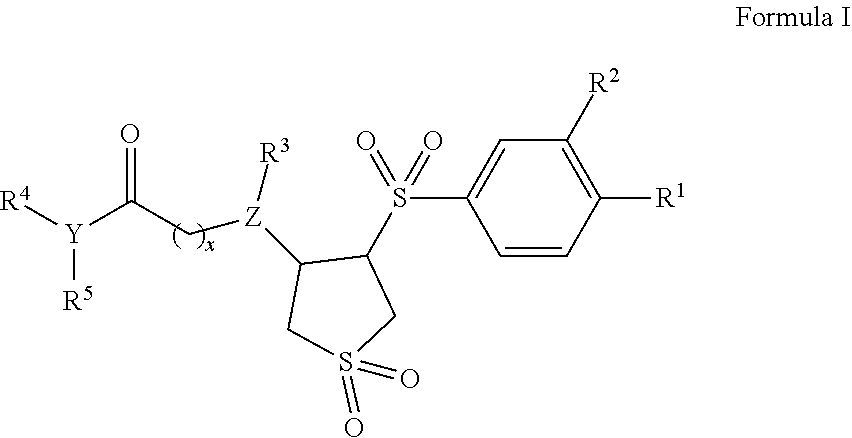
[R5][Y](C(=O)C[Z](C1CS(=O)(=O)CC1S(C1=CC([R2])=C([R1])C=C1)(=O)=O)[R3])[R4]
